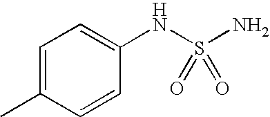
C1=C(C)C=CC(NS(N)(=O)=O)=C1
